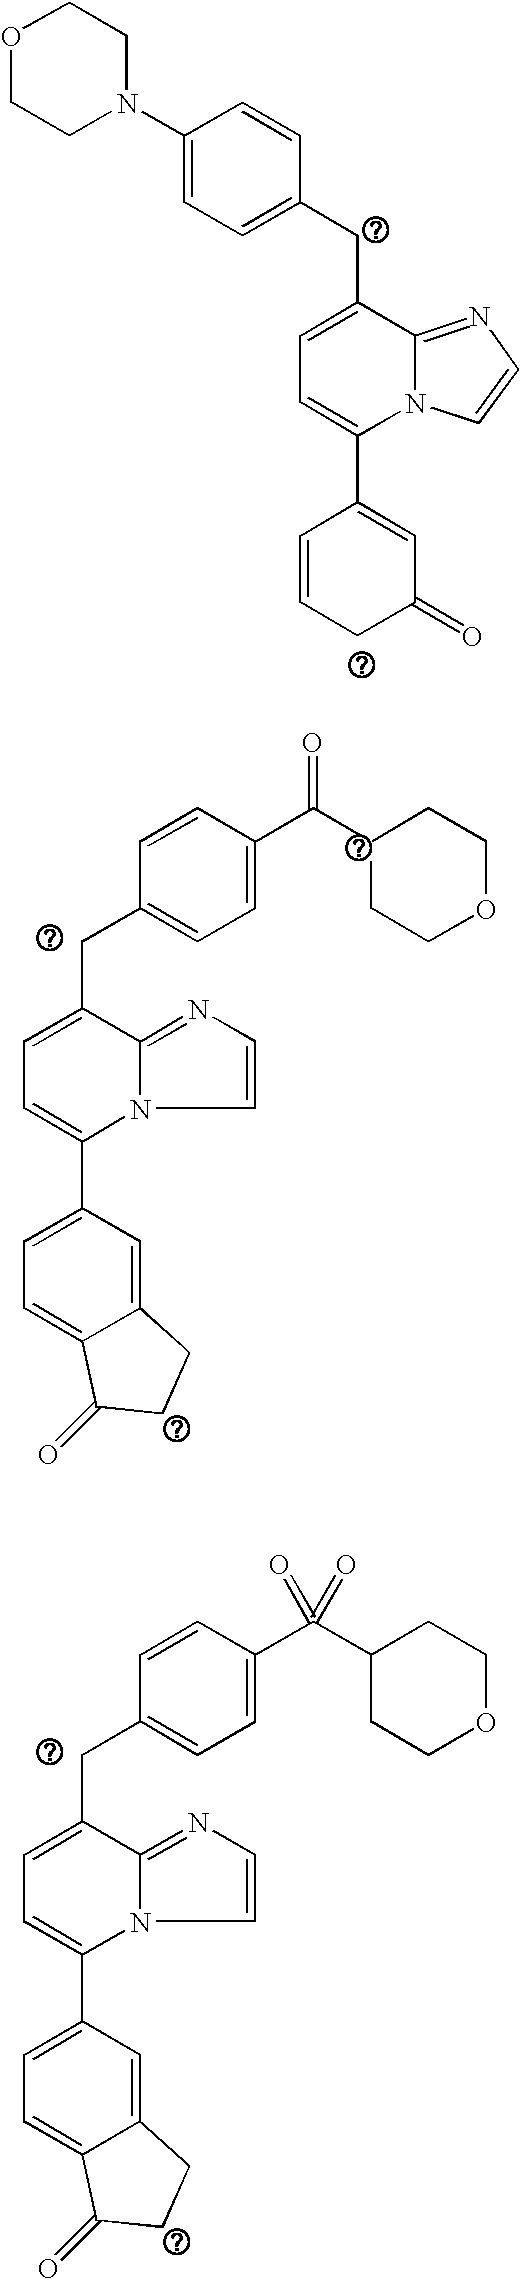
O1CCN(C2=CC=C(CC3=CC=C(C4=CC(=O)CC=C4)N4C3=NC=C4)C=C2)CC1.C1(C2=CC=C(CC3=CC=C(C(C4CCOCC4)=O)C=C3)C3=NC=CN23)=CC=C2C(=C1)CCC2=O.C1(C2=CC=C(CC3=CC=C(C(C4CCOCC4)(=O)=O)C=C3)C3=NC=CN23)=CC=C2C(=C1)CCC2=O
